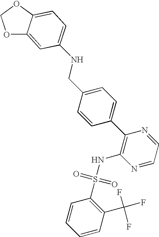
O1C2=CC(NCC3=CC=C(C4=C(NS(C5=C(C(F)(F)F)C=CC=C5)(=O)=O)N=CC=N4)C=C3)=CC=C2OC1
